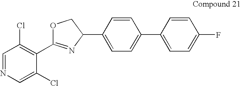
C1=NC=C(Cl)C(C2=NC(C3=CC=C(C4=CC=C(F)C=C4)C=C3)CO2)=C1Cl
